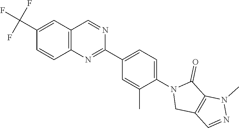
C1(C2=CC=C(N3CC4=C(C3=O)N(C)N=C4)C(C)=C2)=NC2=C(C=N1)C=C(C(F)(F)F)C=C2
